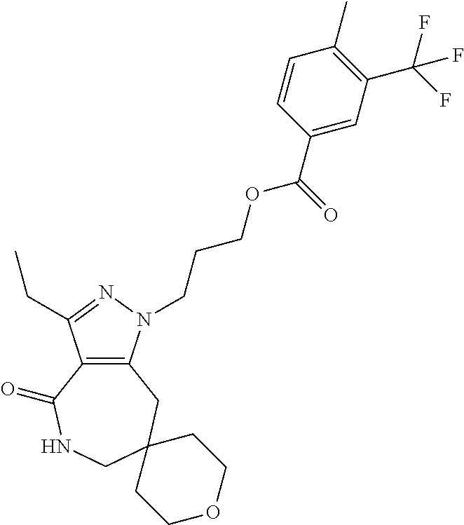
C12=C(N(CCCOC(C3=CC(C(F)(F)F)=C(C)C=C3)=O)N=C1CC)CC1(CNC2=O)CCOCC1
